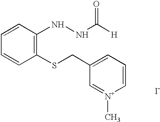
[I-].C1=CC(SCC2=CC=C[N+](C)=C2)=C(NNC([H])=O)C=C1
